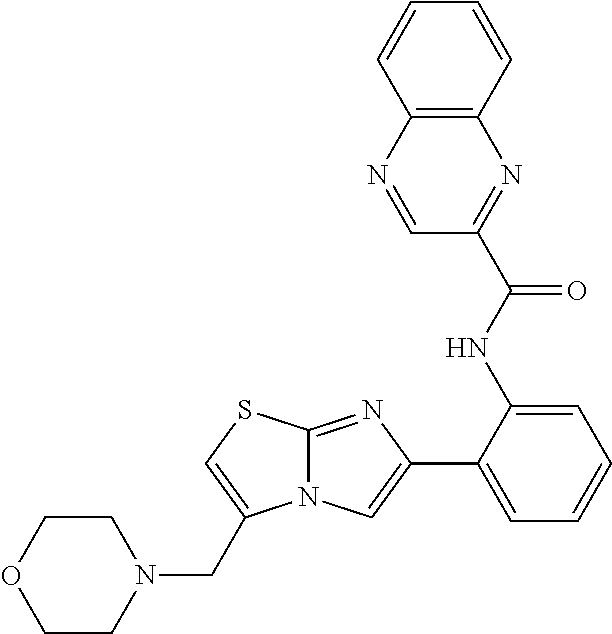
C1(NC(=O)C2=NC3=C(N=C2)C=CC=C3)=CC=CC=C1C1=CN2C(=N1)SC=C2CN1CCOCC1
